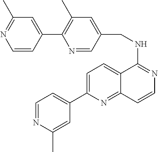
C12=CC=C(C3=CC=NC(C)=C3)N=C1C=CN=C2NCC1=CC(C)=C(C2=CC(C)=NC=C2)N=C1
